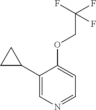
C1(C2CC2)=CN=CC=C1OCC(F)(F)F
